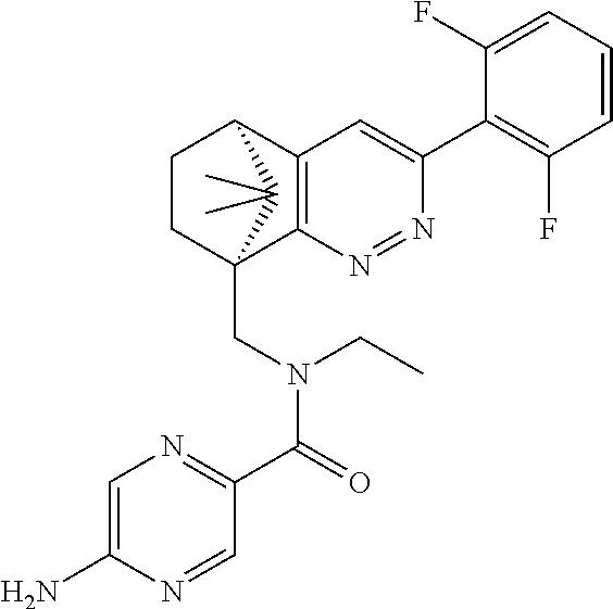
N1=NC2=C(C=C1C1=C(F)C=CC=C1F)C1CCC2(CN(C(=O)C2=NC=C(N)N=C2)CC)C1(C)C
